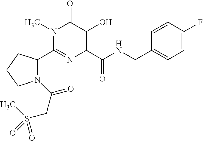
C1(C2N(C(CS(C)(=O)=O)=O)CCC2)=NC(C(NCC2=CC=C(F)C=C2)=O)=C(O)C(=O)N1C
